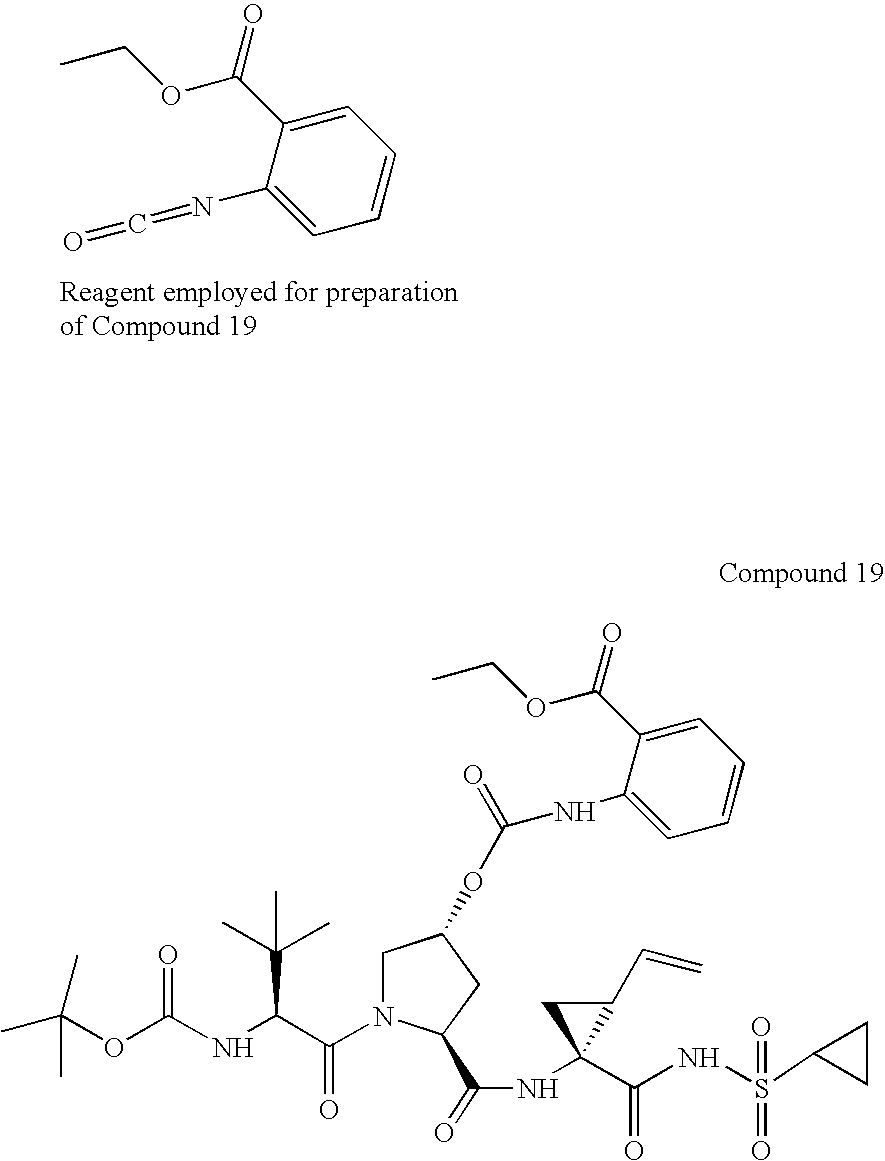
C1=C(C(OCC)=O)C(N=C=O)=CC=C1.CC(OC(NC(C(N1CC(OC(=O)NC2=CC=CC=C2C(OCC)=O)CC1C(=O)NC1(C(=O)NS(=O)(C2CC2)=O)C(C=C)C1)=O)C(C)(C)C)=O)(C)C
